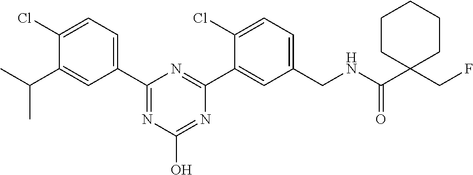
C1(C2=NC(O)=NC(C3=CC(CNC(C4(CF)CCCCC4)=O)=CC=C3Cl)=N2)=CC=C(Cl)C(C(C)C)=C1
